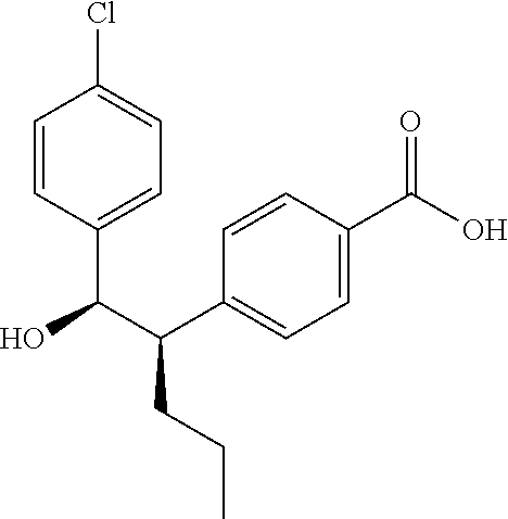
C1=CC(C(C(C2=CC=C(C(O)=O)C=C2)CCC)O)=CC=C1Cl
